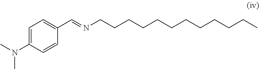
C1(C=NCCCCCCCCCCCC)=CC=C(N(C)C)C=C1
